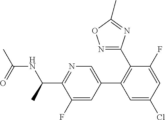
N1=C(C(C)NC(C)=O)C(F)=CC(C2=C(C3=NOC(C)=N3)C(F)=CC(Cl)=C2)=C1
